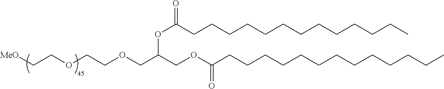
[MeO]CCOCCOCC(COC(CCCCCCCCCCCCC)=O)OC(=O)CCCCCCCCCCCCC
